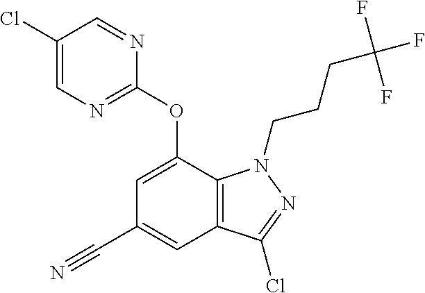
C1(Cl)=CN=C(OC2=CC(C#N)=CC3=C2N(CCCC(F)(F)F)N=C3Cl)N=C1
